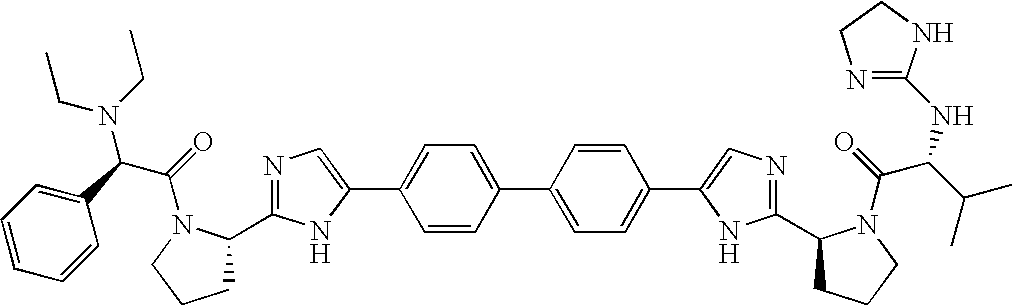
C1=CC(C2=CC=C(C3=CN=C(C4CCCN4C(=O)C(C(C)C)NC4=NCCN4)N3)C=C2)=CC=C1C1=CN=C(C2CCCN2C(=O)C(C2=CC=CC=C2)N(CC)CC)N1
